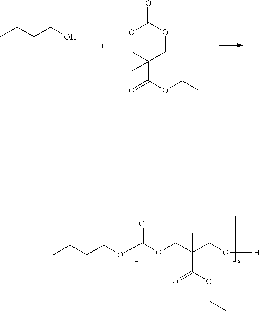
C(OCC(CO[H])(C)C(OCC)=O)(=O)OCCC(C)C.CC(CCO)C.O1CC(C(=O)OCC)(C)COC1=O
